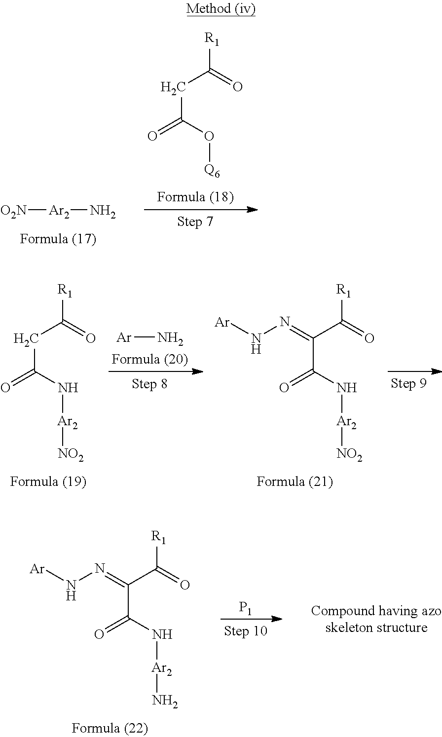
[O2N][Ar2]N.O=C(O[Q6])CC(=O)[R1].O=C(N[Ar2][NO2])CC(=O)[R1].O=C(N[Ar2][NO2])C(C(=O)[R1])=NN[Ar].[Ar]N.O=C(N[Ar2]N)C(C(=O)[R1])=NN[Ar].[P1]
